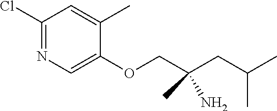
ClC1=NC=C(OCC(N)(C)CC(C)C)C(C)=C1
